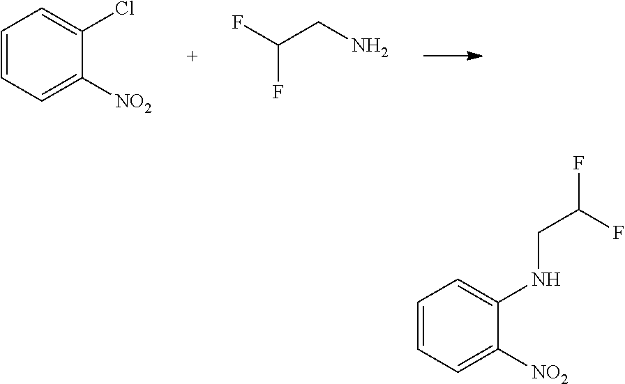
C1=CC=C([NO2])C(Cl)=C1.FC(CN)F.C1=CC=C([NO2])C(NCC(F)F)=C1
